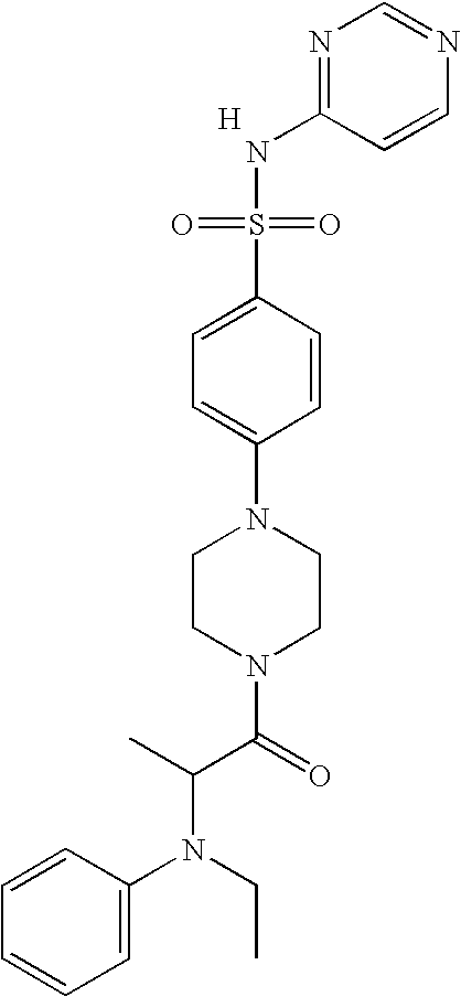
N1=C(NS(=O)(=O)C2=CC=C(N3CCN(C(=O)C(N(C4=CC=CC=C4)CC)C)CC3)C=C2)C=CN=C1.[H]
